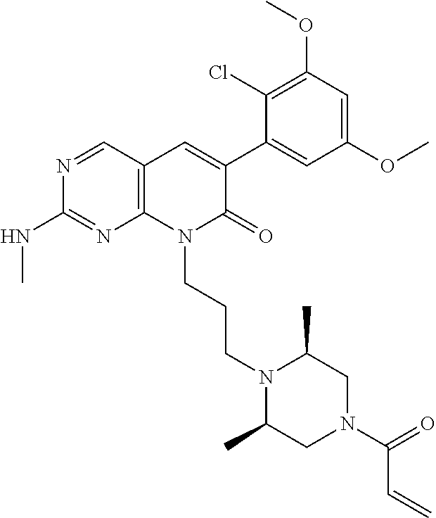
C1(NC)=NC2=C(C=C(C3=CC(OC)=CC(OC)=C3Cl)C(=O)N2CCCN2C(C)CN(C(C=C)=O)CC2C)C=N1
